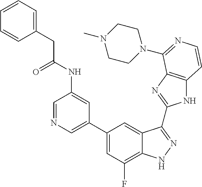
C1=C(C2=CC(F)=C3C(=C2)C(C2=NC4=C(N2)C=CN=C4N2CCN(C)CC2)=NN3)C=C(NC(=O)CC2=CC=CC=C2)C=N1
